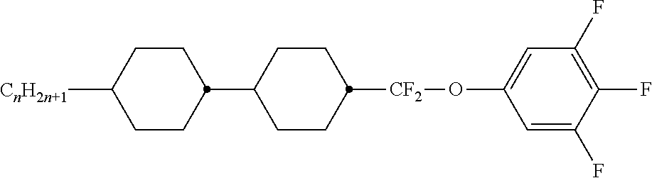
C1([CnH2n+1])CCC(C2CCC([CF2]OC3=CC(F)=C(F)C(F)=C3)CC2)CC1
